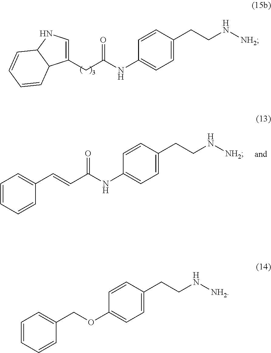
C(C1=CNC2C1C=CC=C2)C(NC1=CC=C(CCN[NH2])C=C1)=O.C(OC1=CC=C(CCN[NH2])C=C1)C1=CC=CC=C1.C(=CC1=CC=CC=C1)C(NC1=CC=C(CCN[NH2])C=C1)=O
